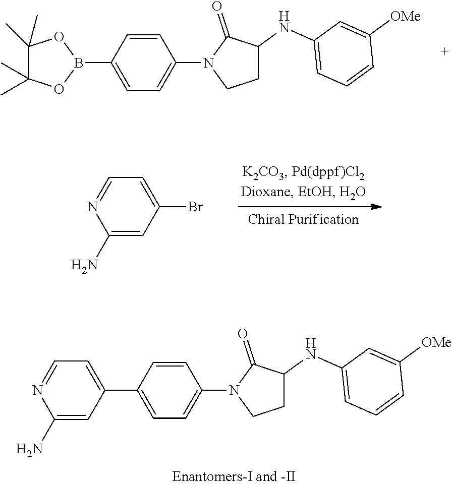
C1=NC(N)=CC(Br)=C1.C1=CC(C2=CC=NC(N)=C2)=CC=C1N1CCC(NC2=CC=CC([OMe])=C2)C1=O.C1=CC(B2OC(C)(C)C(C)(C)O2)=CC=C1N1CCC(NC2=CC=CC([OMe])=C2)C1=O
